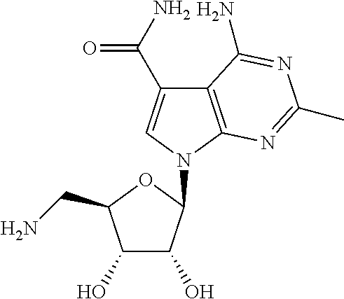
C1(O)C(O)C(N2C=C(C(N)=O)C3=C2N=C(C)N=C3N)OC1CN
